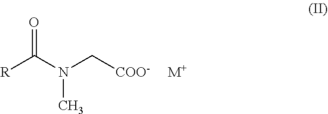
O=C([R])N(C)C[COO-].[M+]
